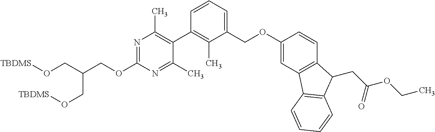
N1=C(OCC(CO[TBDMS])CO[TBDMS])N=C(C)C(C2=C(C)C(COC3=CC4=C(C=C3)C(CC(=O)OCC)C3=C4C=CC=C3)=CC=C2)=C1C
